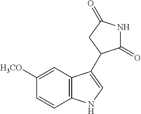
C12=C(C=C([H3CO])C=C1)C(C1C(=O)NC(=O)C1)=CN2
